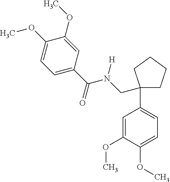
C1=C(C(N(CC2(C3=CC=C(OC)C(OC)=C3)CCCC2)[H])=O)C=C(OC)C(OC)=C1
